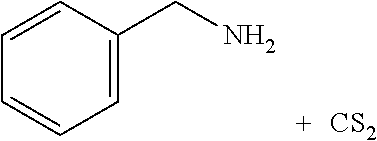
C1=CC(CN)=CC=C1.[CS2]
